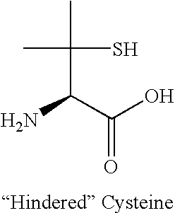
CC(C)(S)C(C(=O)O)N
